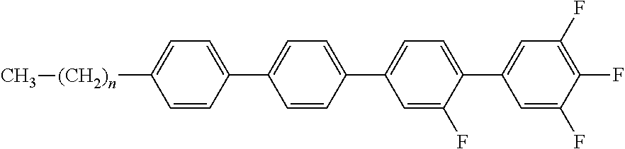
C1=CC(C2=CC=C(C3=CC=C(C4=CC(F)=C(F)C(F)=C4)C(F)=C3)C=C2)=CC=C1[(CH2)n]C
